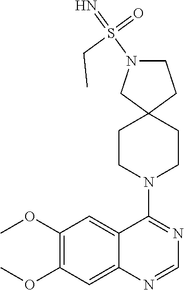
C12=CC(OC)=C(OC)C=C1N=CN=C2N1CCC2(CC1)CCN(S(=N)(=O)CC)C2
